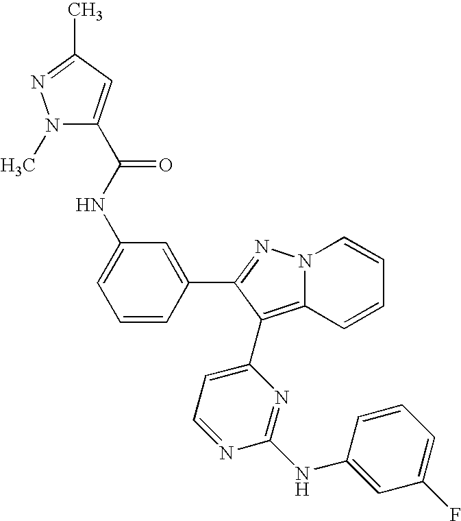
N(C1=CC=CC(C2=NN3C(=C2C2=CC=NC(NC4=CC(F)=CC=C4)=N2)C=CC=C3)=C1)C(=O)C1=CC(C)=NN1C
